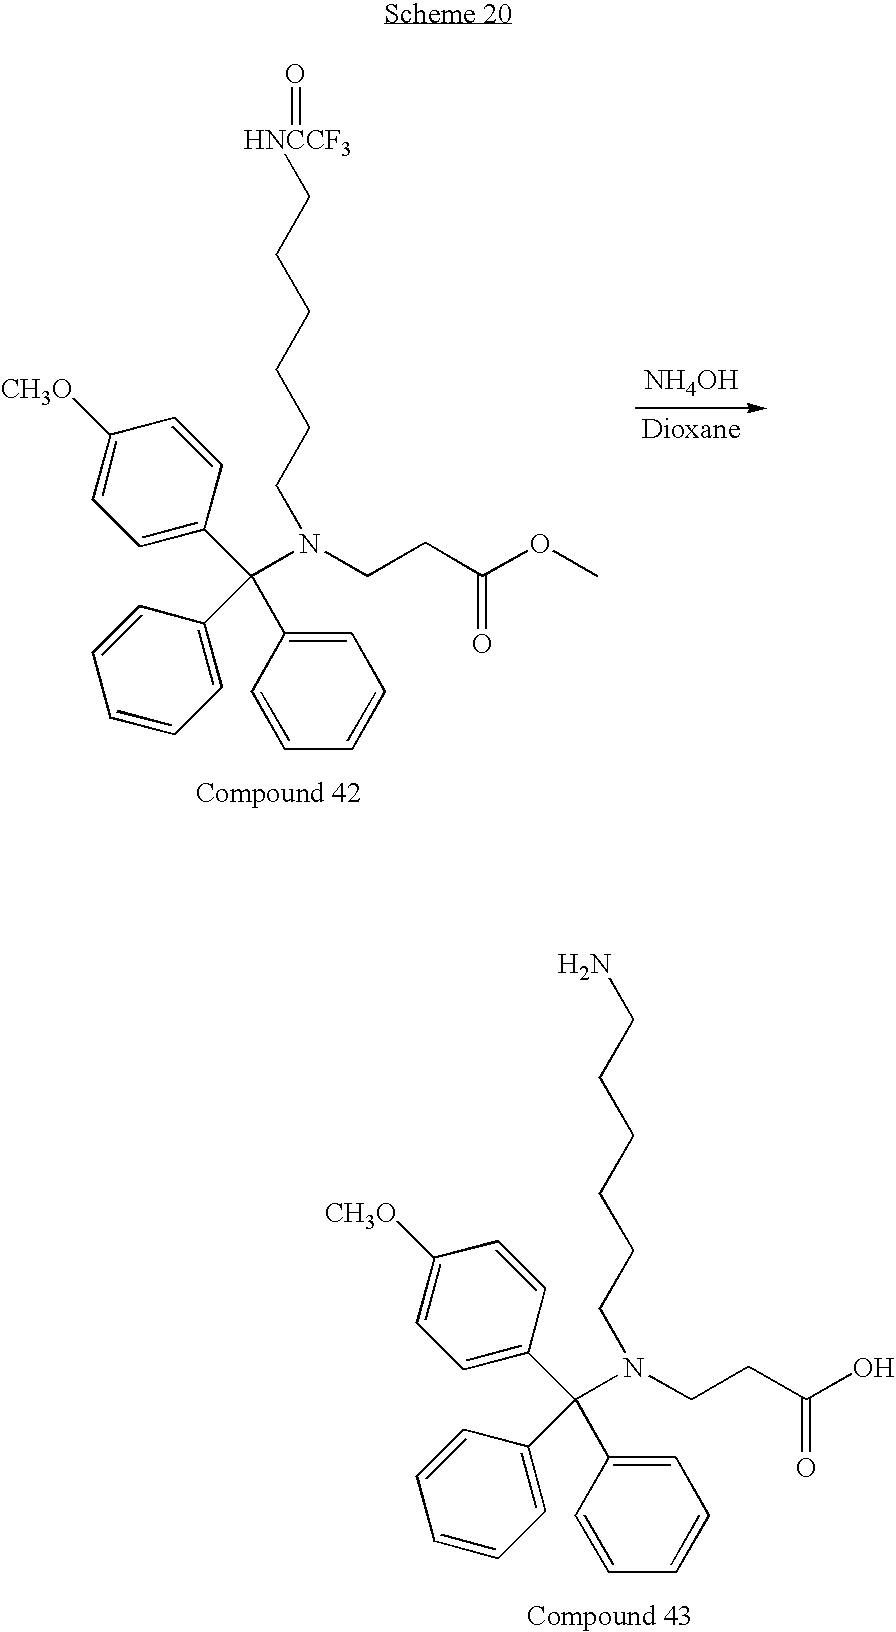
[NH4OH].[HNCCF3](CCCCCCN(CCC(OC)=O)C(C1=CC=C([CH3O])C=C1)(C1=CC=CC=C1)C1=CC=CC=C1)=O.C(CCCCCN(CCC(O)=O)C(C1=CC=C([CH3O])C=C1)(C1=CC=CC=C1)C1=CC=CC=C1)N
